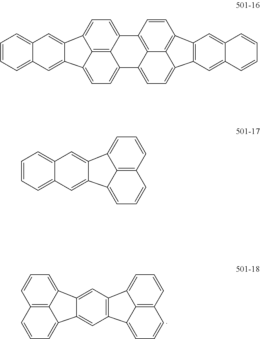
C1=CC=C2C3=C1C=CC=C3C1=CC3=C(C=C21)C1=CC=CC2=C1C3=CC=C2.C12=C3C4=CC=C1C1=CC5=CC=CC=C5C=C1C2=CC=C3C1=CC=C2C3=C(C=CC4=C13)C1=C2C=C2C(=C1)C=CC=C2.C12=C3C=CC=C1C1=CC4=CC=CC=C4C=C1C2=CC=C3
